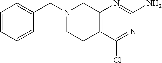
C12=C(C(Cl)=NC(N)=N1)CCN(CC1=CC=CC=C1)C2
